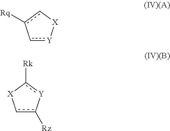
c1[Y][X]cc-1[Rq].c1c([Rz])-[Y]c([Rk])[X]1
